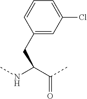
C1=CC(CC(NC)C(C)=O)=CC(Cl)=C1
